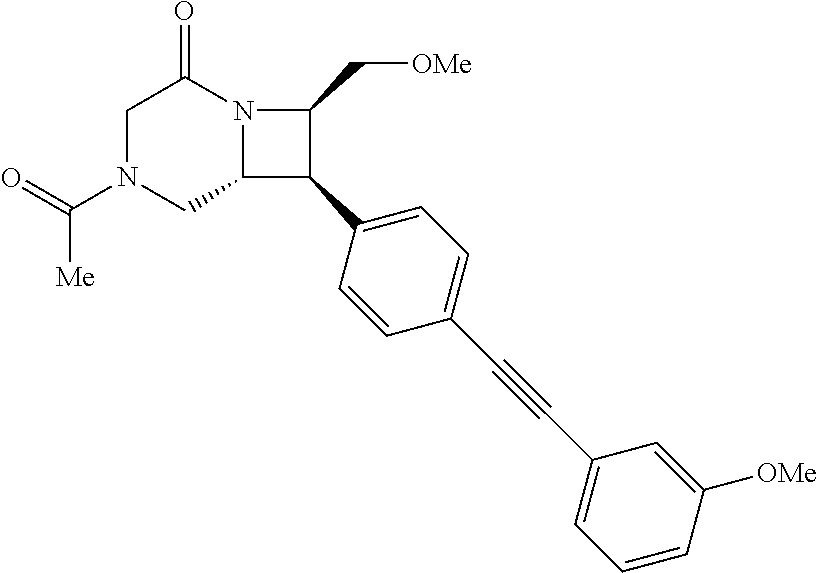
C1N(C(=O)[Me])CC2N(C1=O)C(C[OMe])C2C1=CC=C(C#CC2=CC=CC([OMe])=C2)C=C1
